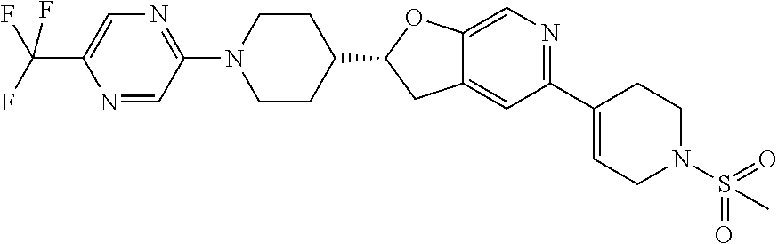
C1N(C2=NC=C(C(F)(F)F)N=C2)CCC(C2CC3=CC(C4=CCN(S(=O)(=O)C)CC4)=NC=C3O2)C1
